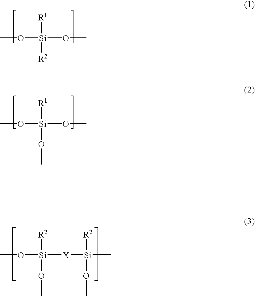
CO[Si](OC)([R1])OC.CO[Si](OC)([R1])[R2].CO[Si]([X][Si](C)([R2])OC)(OC)[R2]
